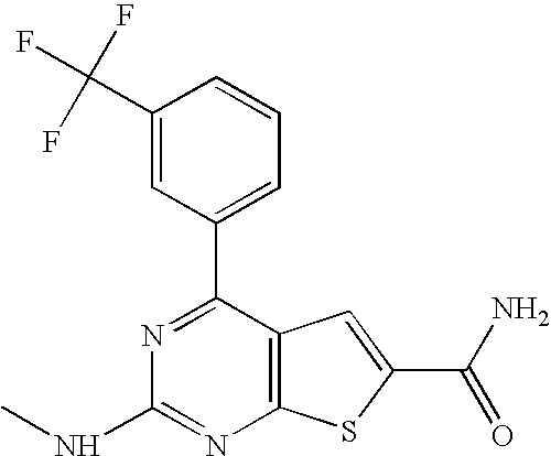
C1(C2=CC=CC(C(F)(F)F)=C2)=NC(NC)=NC2=C1C=C(C(=O)N)S2
